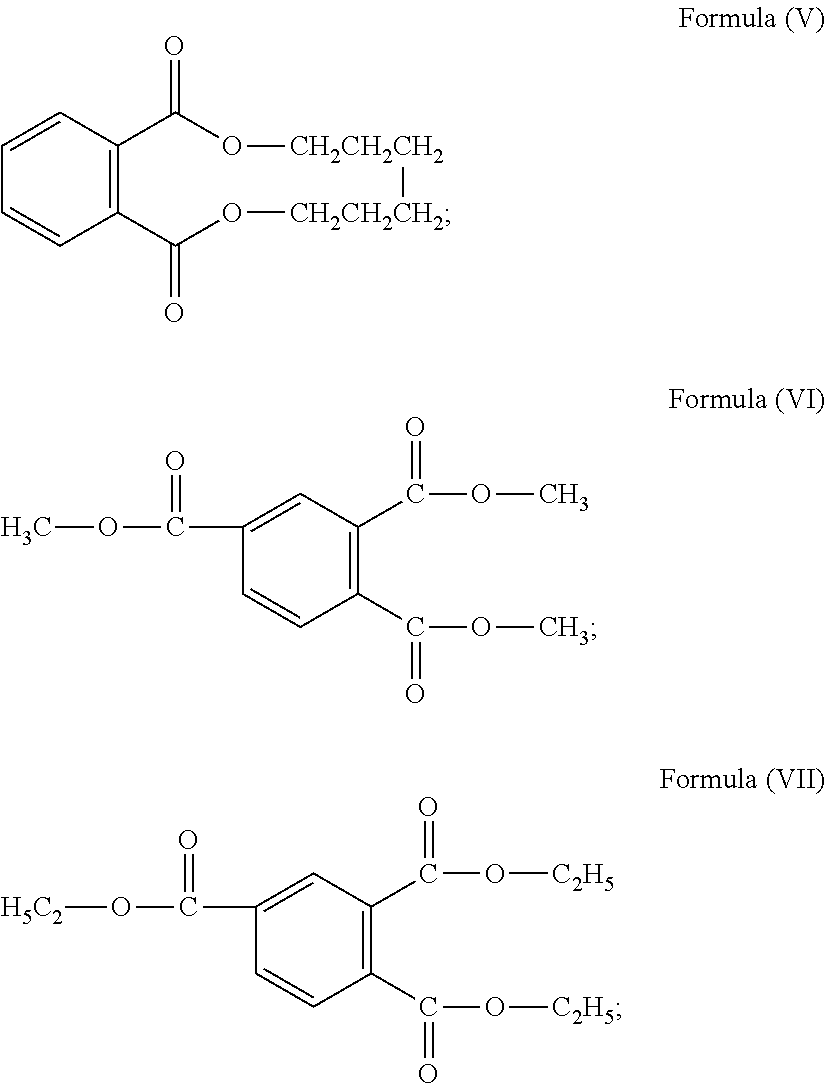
C1=CC2=C(C=C1)C(=O)O[CH2CH2CH2][CH2CH2CH2]OC2=O.C1(C(OC)=O)=CC(C(OC)=O)=C(C(OC)=O)C=C1.C1(C(O[H5C2])=O)=CC(C(O[C2H5])=O)=C(C(O[C2H5])=O)C=C1
